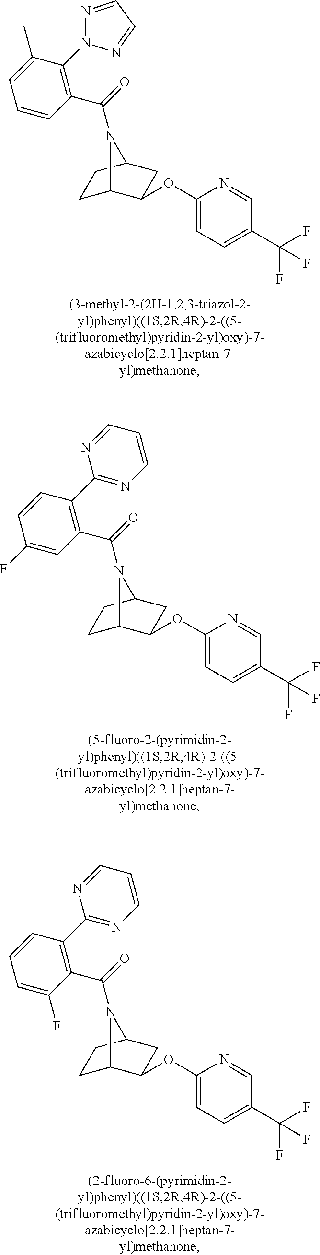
C(=O)(N1C2CCC1CC2OC1=CC=C(C(F)(F)F)C=N1)C1=C(N2N=CC=N2)C(C)=CC=C1.C(=O)(N1C2CCC1CC2OC1=CC=C(C(F)(F)F)C=N1)C1=C(C2=NC=CC=N2)C=CC(F)=C1.C(=O)(N1C2CCC1CC2OC1=CC=C(C(F)(F)F)C=N1)C1=C(C2=NC=CC=N2)C=CC=C1F
